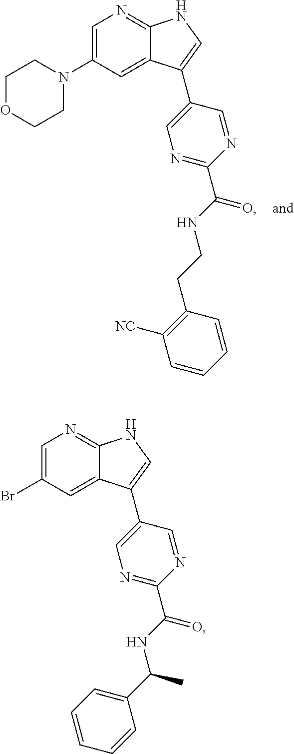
C1=C(Br)C=C2C(=N1)NC=C2C1=CN=C(C(NC(C2=CC=CC=C2)C)=O)N=C1.C1=C(N2CCOCC2)C=C2C(=N1)NC=C2C1=CN=C(C(NCCC2=C([NC])C=CC=C2)=O)N=C1
